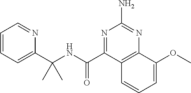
C1=CC=C(C(NC(C2=NC(N)=NC3=C2C=CC=C3OC)=O)(C)C)N=C1
